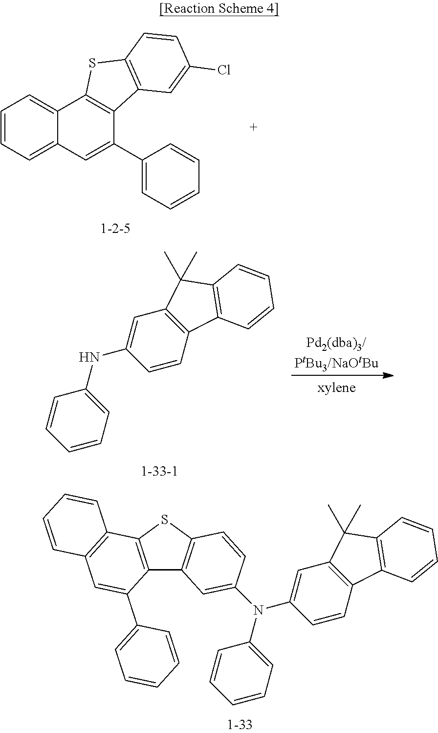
C1=CC=C2C(=C1)C1=C(C(C3=CC=CC=C3)=C2)C2=C(S1)C=CC(Cl)=C2.C1(N(C2=CC3=C(C=C2)C2=C(C3(C)C)C=CC=C2)C2=CC3=C(SC4=C3C(C3=CC=CC=C3)=CC3=C4C=CC=C3)C=C2)=CC=CC=C1.C1=C(NC2=CC3=C(C=C2)C2=C(C3(C)C)C=CC=C2)C=CC=C1
